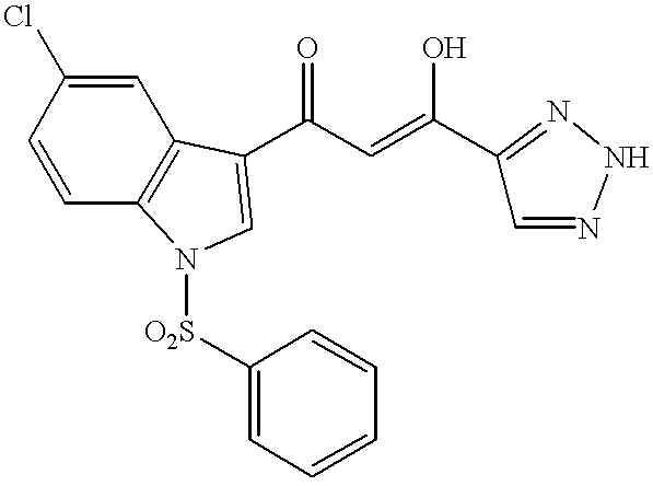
C1=CC2=C(C=C1Cl)C(C(C=C(O)C1=NNN=C1)=O)=CN2[O2S]C1=CC=CC=C1
